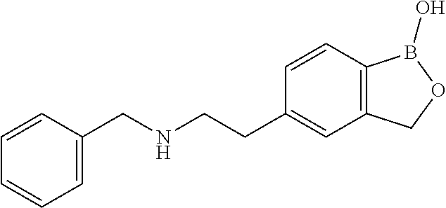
C1=CC(CCNCC2=CC=CC=C2)=CC2=C1B(O)OC2
